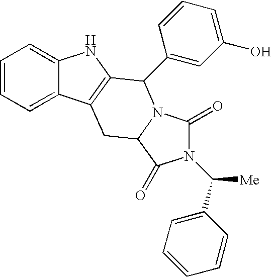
C1=CC=C2C(=C1)NC1=C2CC2N(C1C1=CC(O)=CC=C1)C(=O)N(C([Me])C1=CC=CC=C1)C2=O
